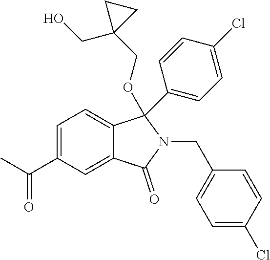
C1=C(C(=O)C)C=C2C(=C1)C(C1=CC=C(Cl)C=C1)(OCC1(CO)CC1)N(CC1=CC=C(Cl)C=C1)C2=O
